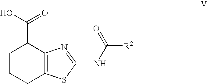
C1CCC2=C(C1C(O)=O)N=C(NC([R2])=O)S2
